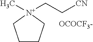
C1CC[N+](C)(CC[CN])C1.[OCOCF3-]
